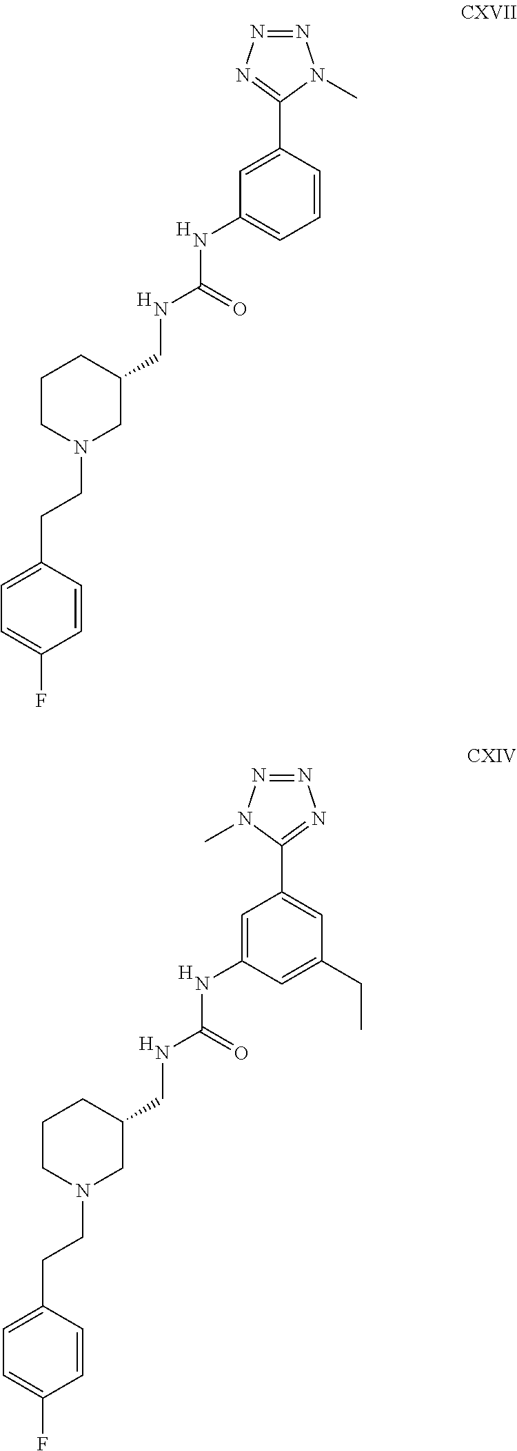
[H].[H].C1(CCN2CC(CNC(=O)NC3=CC=CC(C4=NN=NN4C)=C3)CCC2)=CC=C(F)C=C1.[H].[H].C1(CCN2CC(CNC(=O)NC3=CC(C4=NN=NN4C)=CC(CC)=C3)CCC2)=CC=C(F)C=C1
